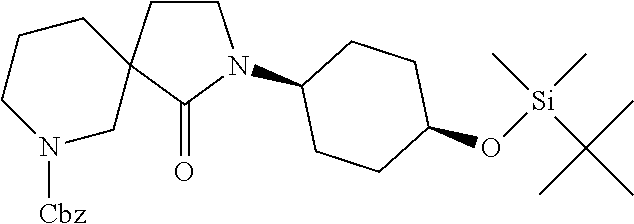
C1N([Cbz])CC2(CC1)CCN(C1CCC(O[Si](C)(C(C)(C)C)C)CC1)C2=O
